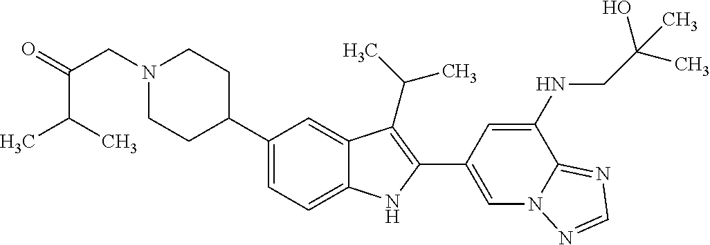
C1(C2CCN(CC(C(C)C)=O)CC2)=CC=C2C(=C1)C(C(C)C)=C(C1=CN3C(=NC=N3)C(NCC(C)(O)C)=C1)N2
